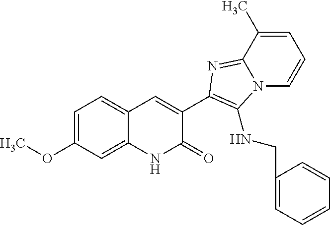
C1=C(C)C2=NC(C3=CC4=CC=C(OC)C=C4NC3=O)=C(NCC3=CC=CC=C3)N2C=C1
